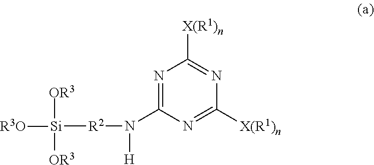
N1=C(N([H])[R2][Si]([R3O])([OR3])[OR3])N=C([X(R1)n])N=C1[X(R1)n]
